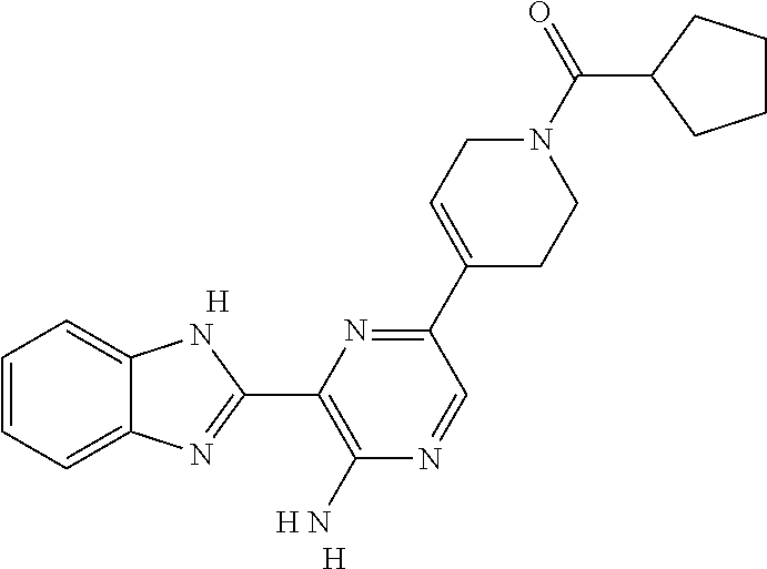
C1=CC=C2C(=C1)NC(C1=C(N)N=CC(C3=CCN(C(=O)C4CCCC4)CC3)=N1)=N2.[H].[H].[H]
